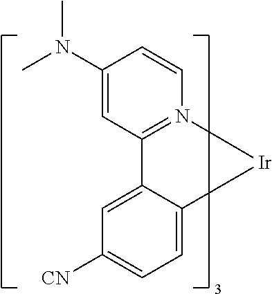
CN(C1=CC2=N(C=C1)[Ir]C1=CC=C([CN])C=C21)C
